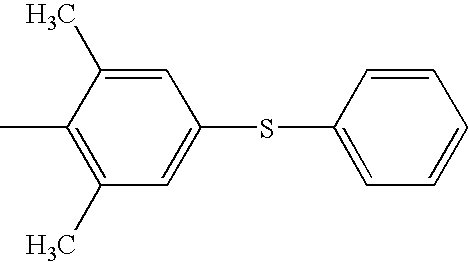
C1=C(C)C(C)=C(C)C=C1SC1=CC=CC=C1
